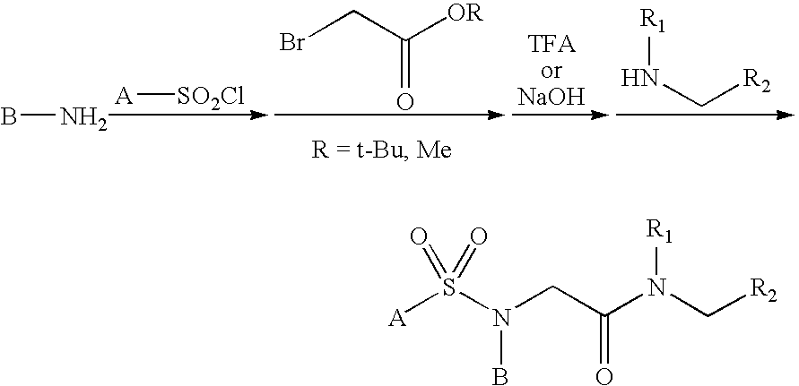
BN.[A][SO2Cl].BrCC([OR])=O.[R1]NC[R2].[A]S(N(CC(N(C[R2])[R1])=O)B)(=O)=O
